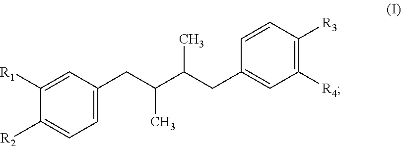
C1=C(CC(C(CC2=CC([R4])=C([R3])C=C2)C)C)C=C([R1])C([R2])=C1
